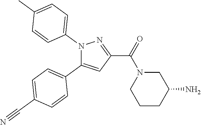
C1=C(C#N)C=CC(C2=CC(C(=O)N3CCCC(N)C3)=NN2C2=CC=C(C)C=C2)=C1
